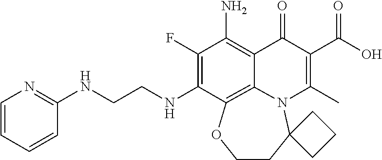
C1(F)=C(NCCNC2=NC=CC=C2)C2=C3C(=C1N)C(=O)C(C(=O)O)=C(C)N3C1(CCO2)CCC1
